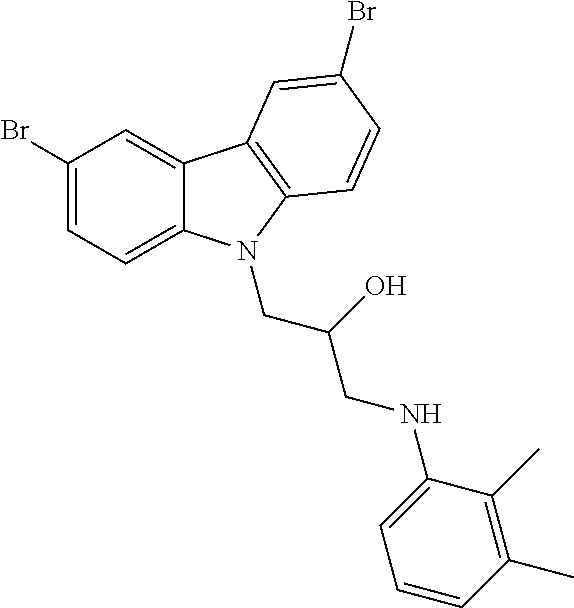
C1(Br)=CC=C2C(=C1)C1=C(N2CC(O)CNC2=CC=CC(C)=C2C)C=CC(Br)=C1
